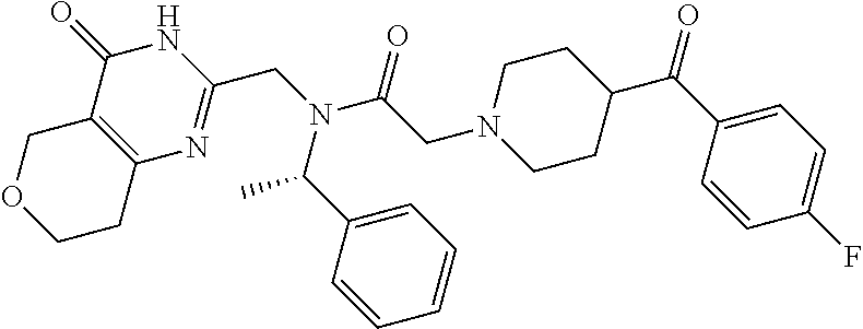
N1C(=O)C2=C(N=C1CN(C(CN1CCC(C(C3=CC=C(F)C=C3)=O)CC1)=O)C(C1=CC=CC=C1)C)CCOC2
